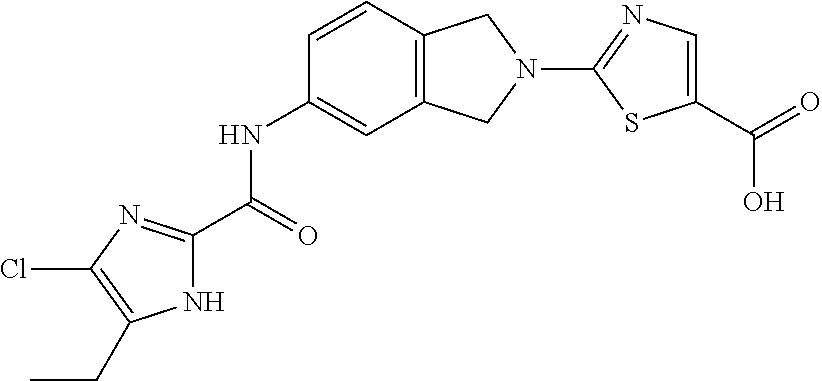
N1(C2=NC=C(C(=O)O)S2)CC2=C(C1)C=C(NC(=O)C1=NC(Cl)=C(CC)N1)C=C2
